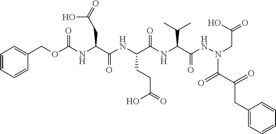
C1=CC=CC(COC(NC(C(NC(C(NC(C(NN(CC(=O)O)C(C(=O)CC2=CC=CC=C2)=O)=O)C(C)C)=O)CCC(=O)O)=O)CC(=O)O)=O)=C1
